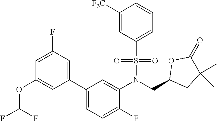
C1(C2=CC=C(F)C(N(S(C3=CC=CC([F3C])=C3)(=O)=O)CC3CC(C)(C)C(=O)O3)=C2)=CC(F)=CC(OC(F)F)=C1
